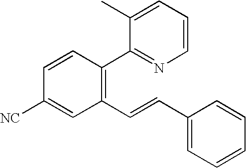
C1=CC([NC])=CC(C=CC2=CC=CC=C2)=C1C1=NC=CC=C1C
